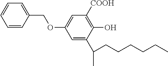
C1=CC(COC2=CC([COOH])=C(O)C(C(C)CCCCCC)=C2)=CC=C1
